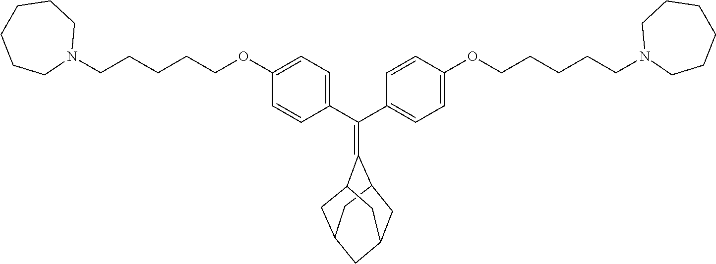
C(C1=CC=C(OCCCCCN2CCCCCC2)C=C1)(C1=CC=C(OCCCCCN2CCCCCC2)C=C1)=C1C2CC3CC1CC(C2)C3
